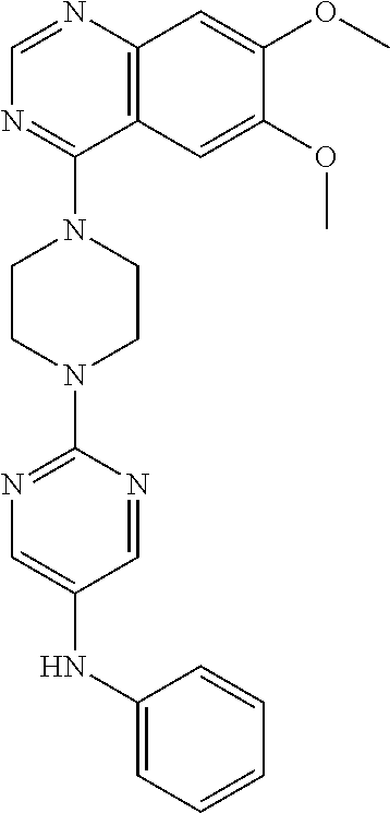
C12=C(N=CN=C1N1CCN(C3=NC=C(NC4=CC=CC=C4)C=N3)CC1)C=C(OC)C(OC)=C2
